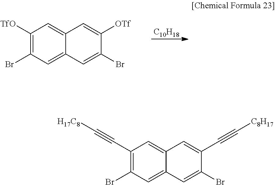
[C10H18].C1([TfO])=C(Br)C=C2C(=C1)C=C([OTf])C(Br)=C2.C1(C#C[H17C8])=C(Br)C=C2C(=C1)C=C(C#C[C8H17])C(Br)=C2
